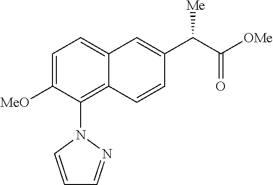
C1=C([MeO])C(N2C=CC=N2)=C2C(=C1)C=C(C(C([OMe])=O)[Me])C=C2
